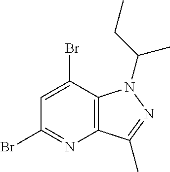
C12=C(C(C)=NN1C(C)CC)N=C(Br)C=C2Br
